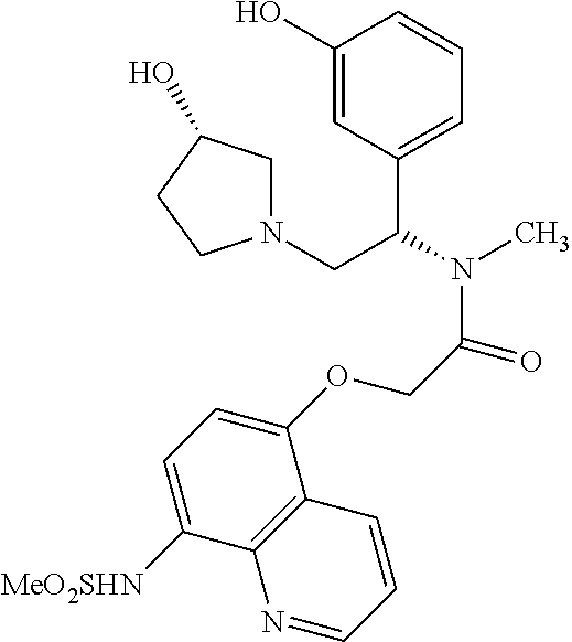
C1(O)=CC(C(CN2CC(O)CC2)N(C)C(=O)COC2=CC=C([MeO2SHN])C3=C2C=CC=N3)=CC=C1
